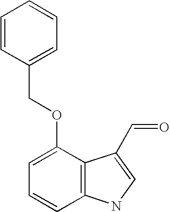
C1(OCC2=CC=CC=C2)=CC=CC2=C1C(C=O)=CN2
